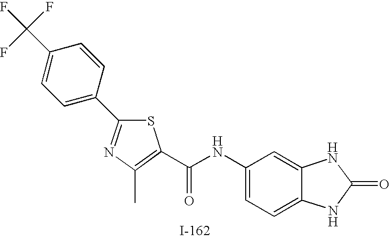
S1C(C2=CC=C(C(F)(F)F)C=C2)=NC(C)=C1C(NC1=CC=C2C(=C1)NC(=O)N2)=O
